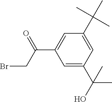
C1=C(C(C)(C)C)C=C(C(=O)CBr)C=C1C(O)(C)C
